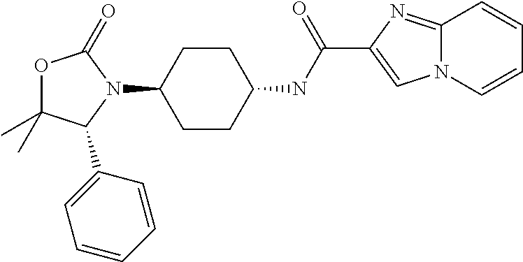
O1C(C)(C)C(C2=CC=CC=C2)N(C2CCC(NC(C3=CN4C(=N3)C=CC=C4)=O)CC2)C1=O
